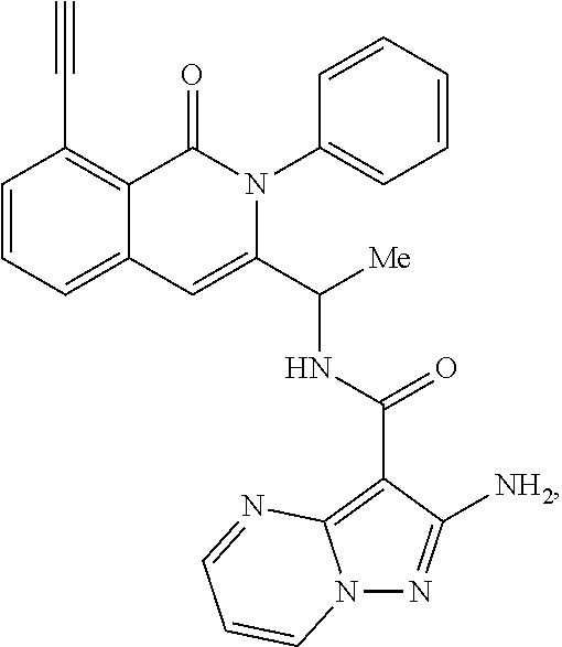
C1=CC=C2C(=C1C#C)C(=O)N(C1=CC=CC=C1)C(C([Me])NC(=O)C1=C3N(N=C1[NH2])C=CC=N3)=C2
